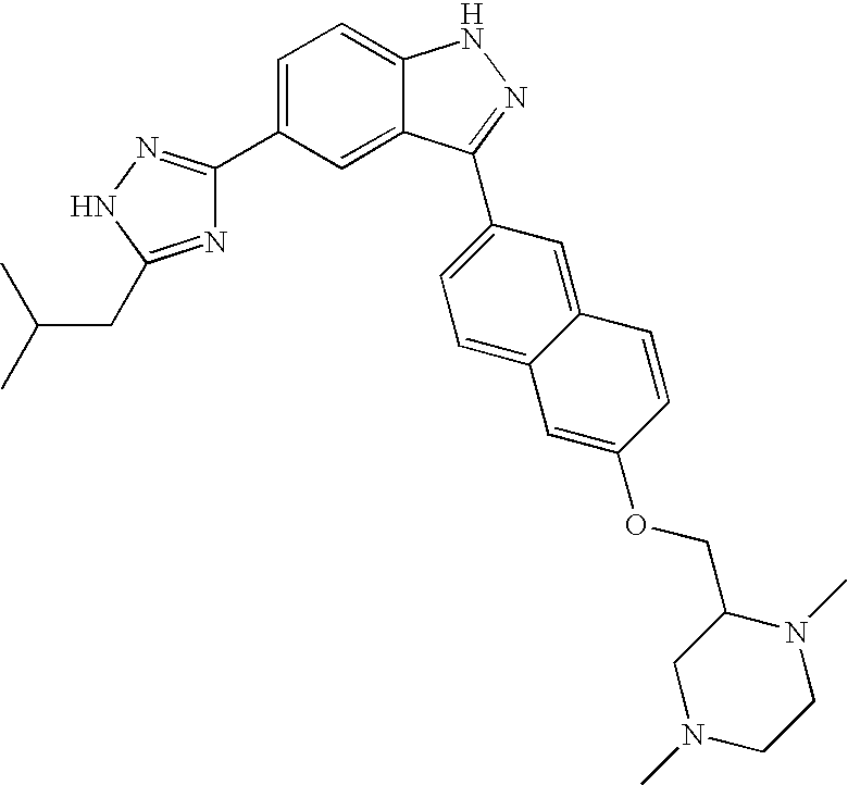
C1=C(C2=NNC(CC(C)C)=N2)C=C2C(=C1)NN=C2C1=CC=C2C(=C1)C=CC(OCC1CN(C)CCN1C)=C2
